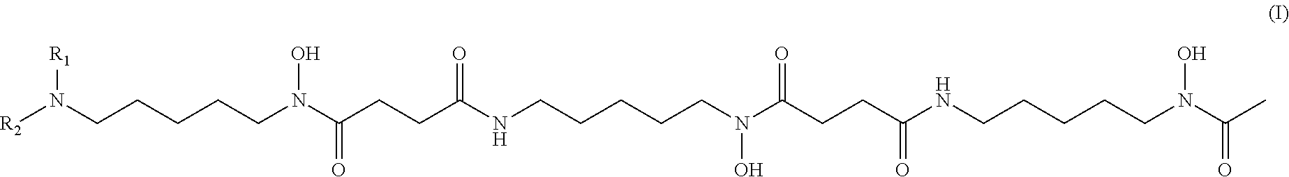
[R2]N(CCCCCN(C(CCC(NCCCCCN(C(CCC(NCCCCCN(C(C)=O)O)=O)=O)O)=O)=O)O)[R1]
